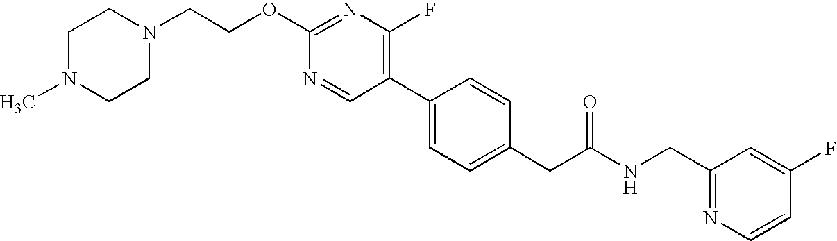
N1=CC(C2=CC=C(CC(NCC3=NC=CC(F)=C3)=O)C=C2)=C(F)N=C1OCCN1CCN(C)CC1
